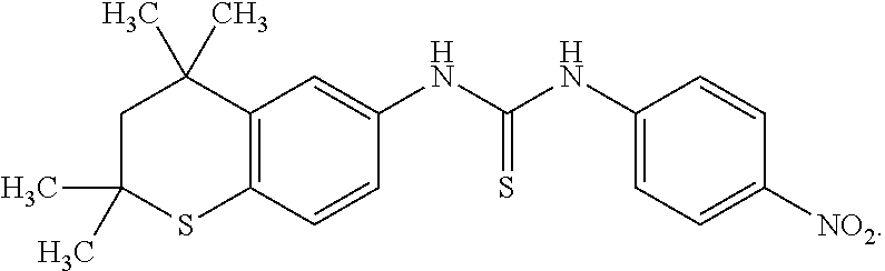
C12=C(C=CC(NC(NC3=CC=C([NO2])C=C3)=S)=C1)SC(C)(C)CC2(C)C
